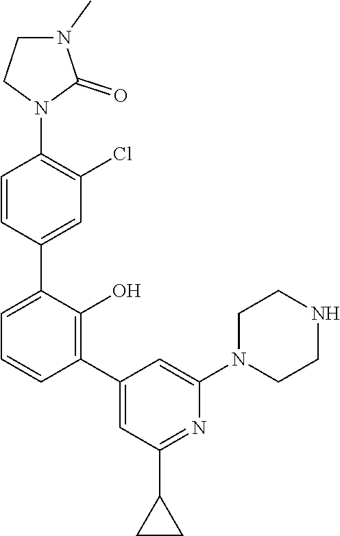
C1=CC(C2=CC(C3CC3)=NC(N3CCNCC3)=C2)=C(O)C(C2=CC(Cl)=C(N3C(=O)N(C)CC3)C=C2)=C1
